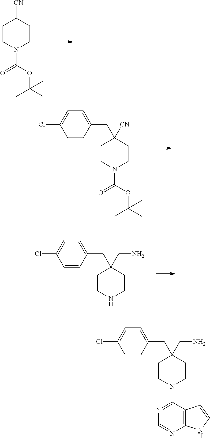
C1CN(C(=O)OC(C)(C)C)CCC1[CN].C1CN(C(=O)OC(C)(C)C)CCC1([CN])CC1=CC=C(Cl)C=C1.C1CNCCC1(CN)CC1=CC=C(Cl)C=C1.C1CN(C2=NC=NC3=C2C=CN3)CCC1(CN)CC1=CC=C(Cl)C=C1
